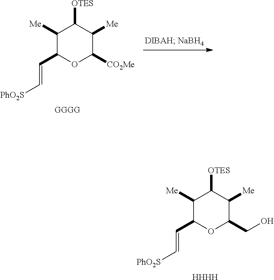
C1([Me])C(C=C[PhO2S])OC([CO2Me])C([Me])C1[OTES].[GGGG].C1([Me])C(C=C[PhO2S])OC(CO)C([Me])C1[OTES].[HHHH]
